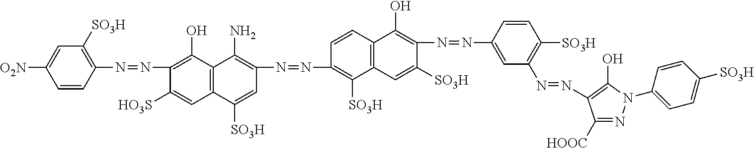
C1=CC(N=NC2=C(O)C3=C(C=C2[HO3S])C([SO3H])=CC(N=NC2=C([SO3H])C4=C(C=C2)C(O)=C(N=NC2=CC(N=NC5=C(O)N(C6=CC=C([SO3H])C=C6)N=C5[HOOC])=C([SO3H])C=C2)C([SO3H])=C4)=C3N)=C([SO3H])C=C1[O2N]
